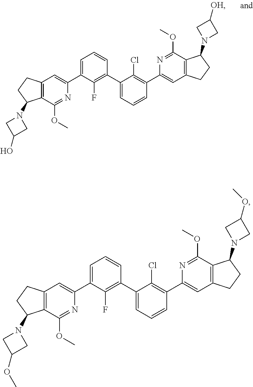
N1=C(OC)C2=C(C=C1C1=C(Cl)C(C3=C(F)C(C4=CC5=C(C(OC)=N4)C(N4CC(OC)C4)CC5)=CC=C3)=CC=C1)CCC2N1CC(OC)C1.N1=C(OC)C2=C(C=C1C1=C(Cl)C(C3=C(F)C(C4=CC5=C(C(OC)=N4)C(N4CC(O)C4)CC5)=CC=C3)=CC=C1)CCC2N1CC([OH])C1
